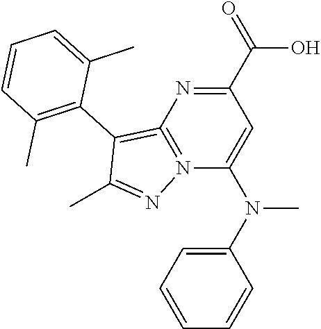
C1=CC=CC(N(C2=CC(C(=O)O)=NC3=N2N=C(C)C=3C2=C(C)C=CC=C2C)C)=C1
